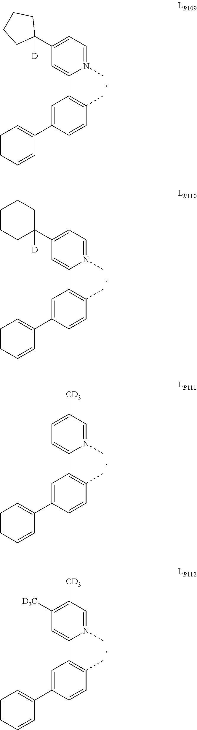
C1(C2([D])CCCC2)=CC=N(C)C(C2=C(C)C=CC(C3=CC=CC=C3)=C2)=C1.C1(C2([D])CCCCC2)=CC=N(C)C(C2=C(C)C=CC(C3=CC=CC=C3)=C2)=C1.C1=C([CD3])C=N(C)C(C2=C(C)C=CC(C3=CC=CC=C3)=C2)=C1.C1([D3C])=C([CD3])C=N(C)C(C2=C(C)C=CC(C3=CC=CC=C3)=C2)=C1
